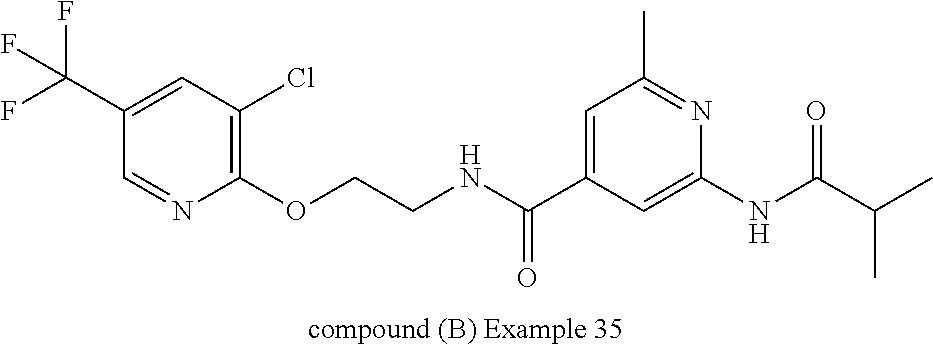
C1(C(F)(F)F)=CC(Cl)=C(OCCNC(C2=CC(C)=NC(NC(C(C)C)=O)=C2)=O)N=C1
